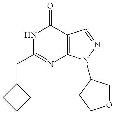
C1(CC2=NC3=C(C(=O)N2)C=NN3C2COCC2)CCC1
